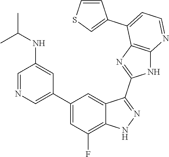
C1=NC=C(C2=CC(F)=C3C(=C2)C(C2=NC4=C(N2)N=CC=C4C2=CSC=C2)=NN3)C=C1NC(C)C
